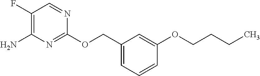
C1(COC2=NC(N)=C(F)C=N2)=CC=CC(OCCCC)=C1
